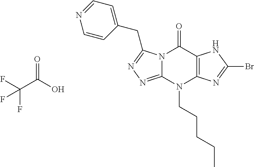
N12C(=NN=C1CC1=CC=NC=C1)N(CCCCC)C1=C(C2=O)NC(Br)=N1.O=C(O)C(F)(F)F
